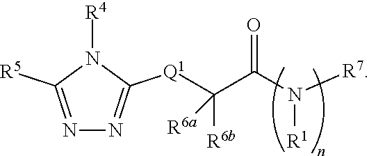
C(C(N([R7])[R1])=O)([R6b])([R6a])[Q1]C1=NN=C([R5])N1[R4]
